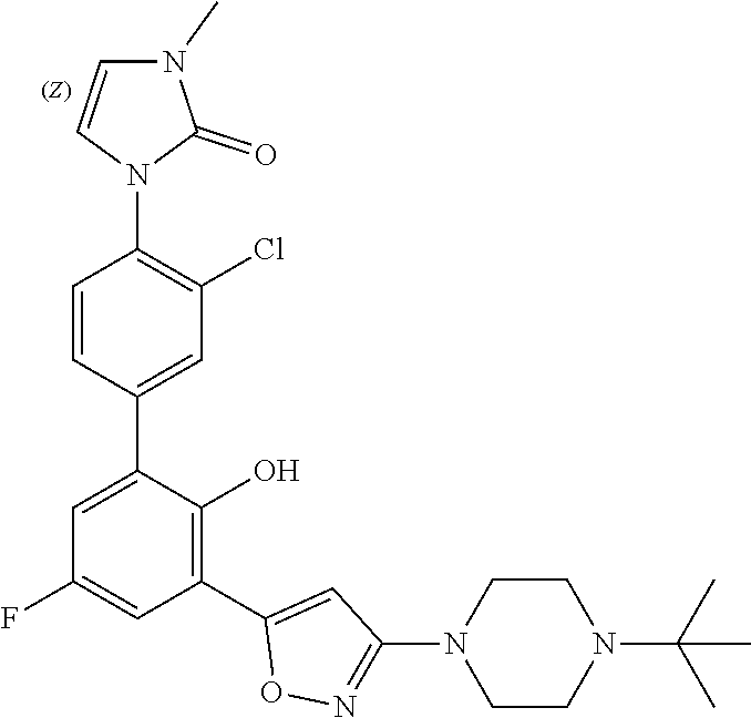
C1=C(C2=CC(Cl)=C(N3C(=O)N(C)C=C3)C=C2)C(O)=C(C2=CC(N3CCN(C(C)(C)C)CC3)=NO2)C=C1F
